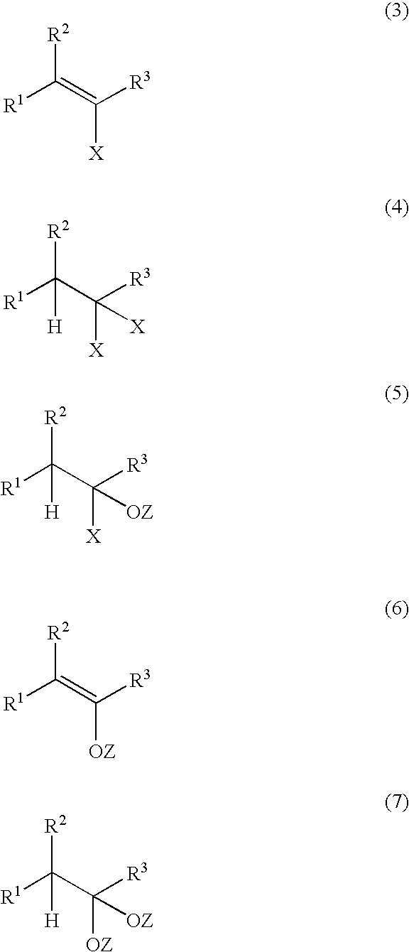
[R1]C(=C([R3])[X])[R2].[R1]C(C([R3])([X])[X])([R2])[H].[R1]C(C([R3])([X])[OZ])([R2])[H].[R1]C(=C([R3])[OZ])[R2].[R1]C(C([R3])([OZ])[OZ])([R2])[H]
